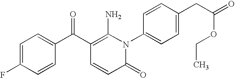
C1=C(F)C=CC(C(C2=C(N)N(C3=CC=C(CC(OCC)=O)C=C3)C(=O)C=C2)=O)=C1
